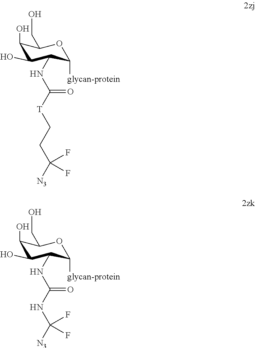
OC1C(O)C(NC(=O)NC([N3])(F)F)C([glycan-protein])OC1CO.OC1C(O)C(NC(=O)[T]CCC([N3])(F)F)C([glycan-protein])OC1CO
